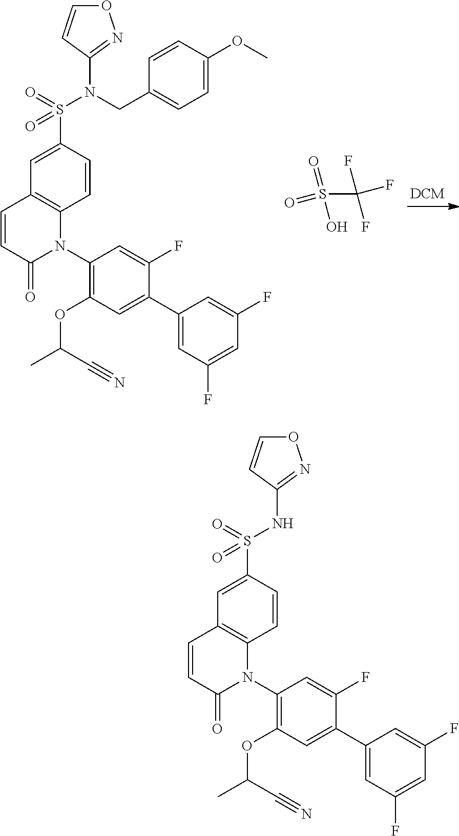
S(C1=CC2=C(C=C1)N(C1=C(OC(C)C#N)C=C(C3=CC(F)=CC(F)=C3)C(F)=C1)C(=O)C=C2)(=O)(=O)N(CC1=CC=C(OC)C=C1)C1=NOC=C1.FC(F)(F)S(=O)(=O)O.S(C1=CC2=C(C=C1)N(C1=C(OC(C)C#N)C=C(C3=CC(F)=CC(F)=C3)C(F)=C1)C(=O)C=C2)(=O)(=O)NC1=NOC=C1
